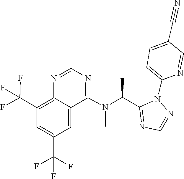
N1=CN=C(C(N(C)C2=NC=NC3=C(C(F)(F)F)C=C(C(F)(F)F)C=C32)C)N1C1=CC=C(C#N)C=N1
